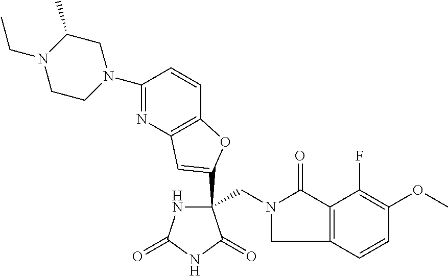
C(C1(C2=CC3=C(C=CC(N4CC(C)N(CC)CC4)=N3)O2)NC(=O)NC1=O)N1CC2=C(C1=O)C(F)=C(OC)C=C2
